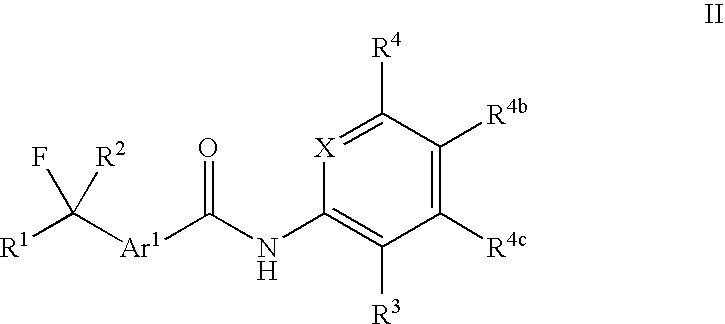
C1(NC([Ar1]C([R1])(F)[R2])=O)=C([R3])C([R4c])=C([R4b])C([R4])=[X]1
